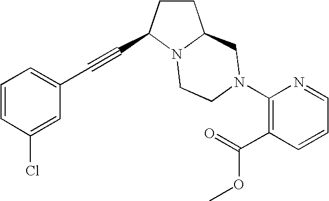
C1=CC(Cl)=CC(C#CC2CCC3N2CCN(C2=C(C(=O)OC)C=CC=N2)C3)=C1
